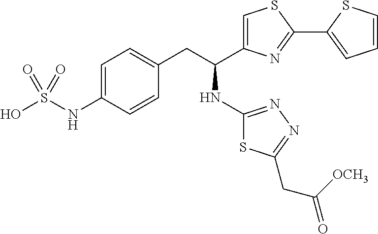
C1=C(NS(O)(=O)=O)C=CC(CC(C2=CSC(C3=CC=CS3)=N2)NC2=NN=C(CC([OCH3])=O)S2)=C1
